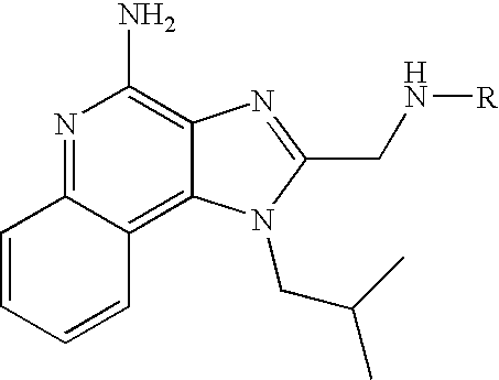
C1=CC=CC2=C3C(=C(N)N=C12)N=C(CN[R])N3CC(C)C
